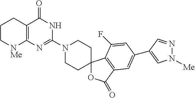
C1C[NMe]C2=C(C1)C(=O)NC(N1CCC3(CC1)OC(=O)C1=C3C(F)=CC(C3=CN([Me])N=C3)=C1)=N2
